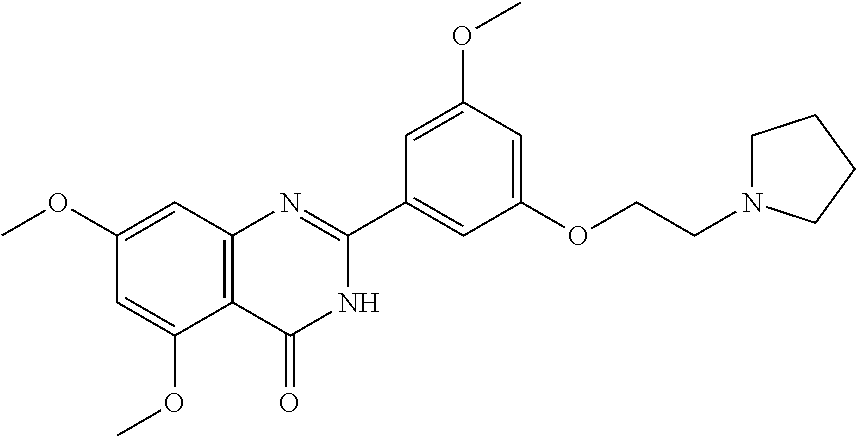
C1(OC)=CC2=C(C(OC)=C1)C(=O)NC(C1=CC(OCCN3CCCC3)=CC(OC)=C1)=N2
